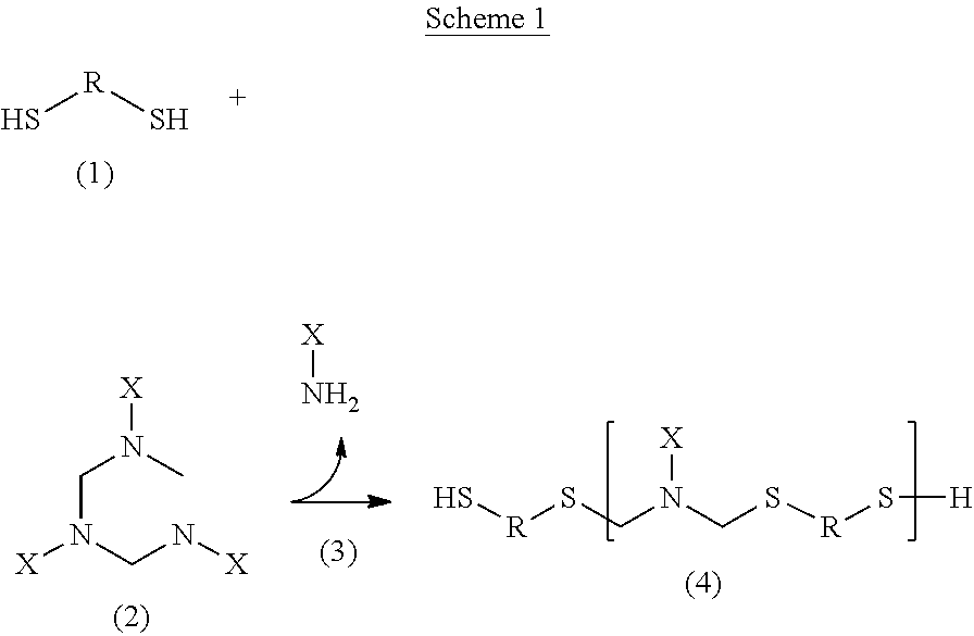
S[R]S.S[R]SCN(CS[R]S[H])[X].[X]N(CN[X])CN(C)[X].N[X]
